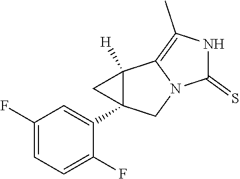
C1(F)=CC=C(F)C(C23C([H])(C2)C2=C(C)NC(=S)N2C3)=C1
